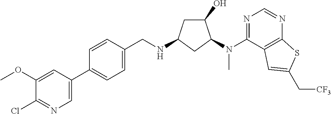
C1=CC(C2=CN=C(Cl)C(OC)=C2)=CC=C1CNC1CC(O)C(N(C2=NC=NC3=C2C=C(C[CF3])S3)C)C1
